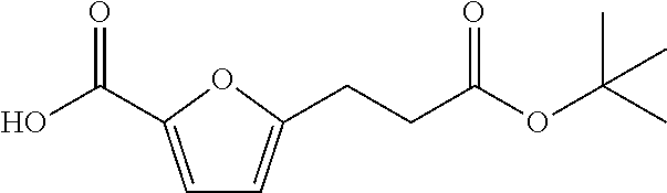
C1=C(C(O)=O)OC(CCC(OC(C)(C)C)=O)=C1
